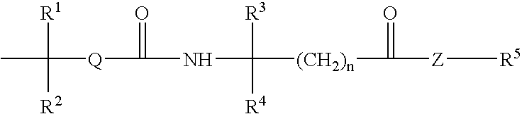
CC([R1])([R2])[Q]C(=O)NC([R3])([R4])[(CH2)n]C(=O)[Z][R5]
